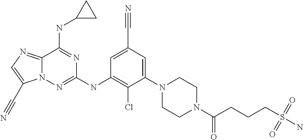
C1=C(C#N)C=C(N2CCN(C(CCCS(N)(=O)=O)=O)CC2)C(Cl)=C1NC1=NN2C(=NC=C2C#N)C(NC2CC2)=N1
